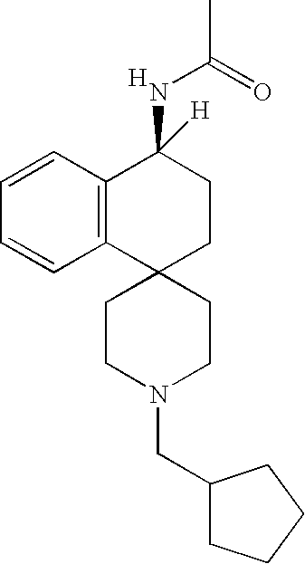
C1CN(CC2CCCC2)CCC12CCC(NC(C)=O)([H])C1=C2C=CC=C1.[H]
